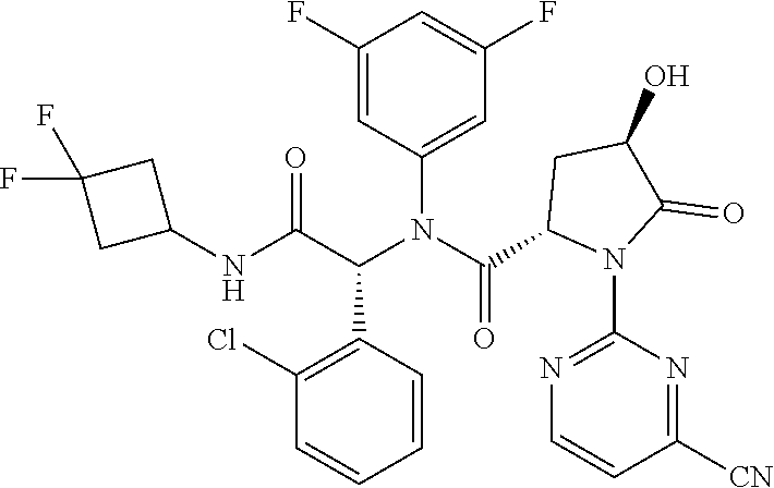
C1=CC(C(C(NC2CC(F)(F)C2)=O)N(C(C2N(C3=NC=CC([CN])=N3)C(=O)C(O)C2)=O)C2=CC(F)=CC(F)=C2)=C(Cl)C=C1
